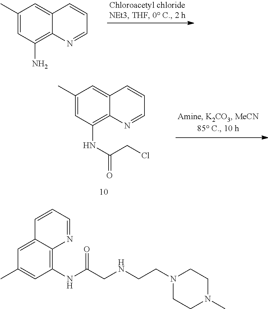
C1(C)=CC(N)=C2C(=C1)C=CC=N2.C1(C)=CC(NC(=O)CCl)=C2C(=C1)C=CC=N2.C1(NC(CNCCN2CCN(C)CC2)=O)=C2C(=CC(C)=C1)C=CC=N2
